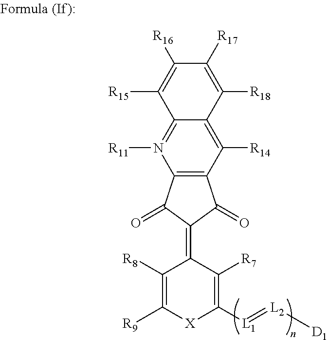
C1([R8])=C([R9])[X]C([L1]=[L2][D1])=C([R7])C1=C1C(=O)C2=C(C1=O)N([R11])=C1C(=C2[R14])C([R18])=C([R17])C([R16])=C1[R15]
